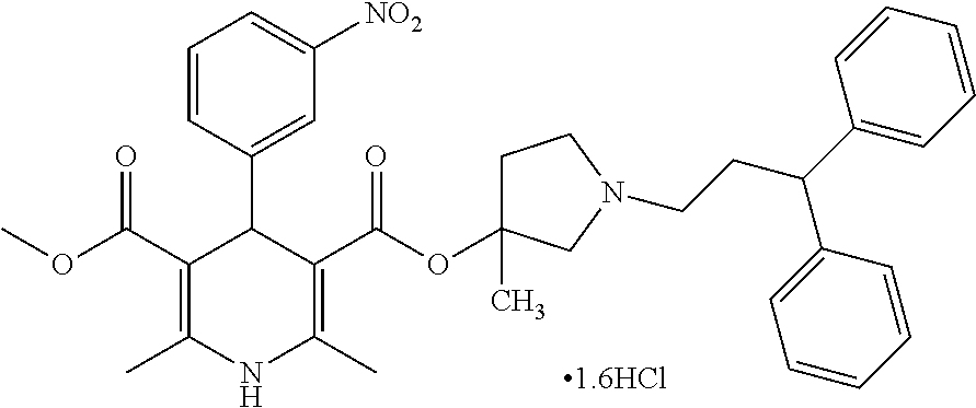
C1=CC(C(C2=CC=CC=C2)CCN2CC(OC(C3=C(C)NC(C)=C(C(OC)=O)C3C3=CC([NO2])=CC=C3)=O)(C)CC2)=CC=C1.[1.6HCl]
